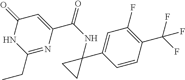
C1(=O)NC(CC)=NC(C(NC2(C3=CC(F)=C(C(F)(F)F)C=C3)CC2)=O)=C1
